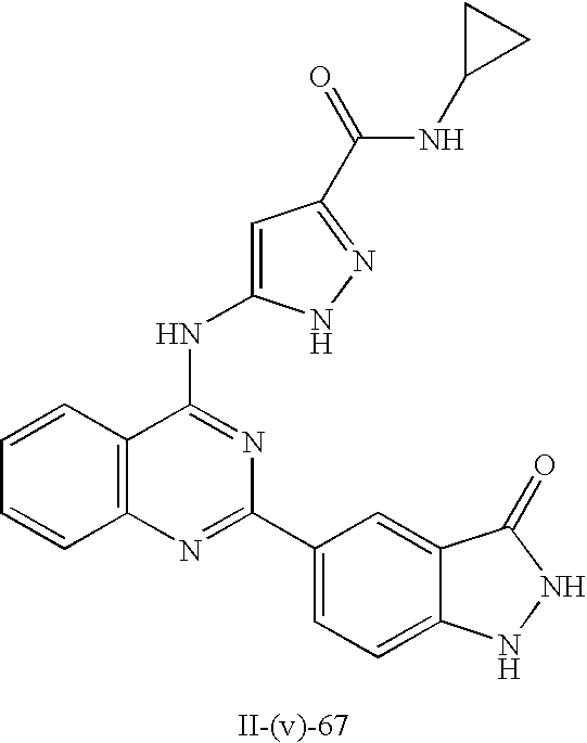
C1=C(NC2=NC(C3=CC=C4C(=C3)C(=O)NN4)=NC3=C2C=CC=C3)NN=C1C(NC1CC1)=O
